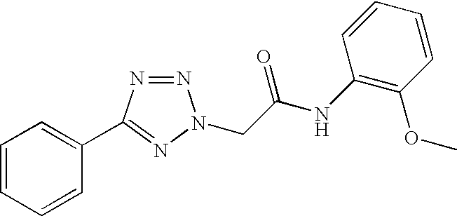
N1=NC(C2=CC=CC=C2)=NN1CC(NC1=C(OC)C=CC=C1)=O
